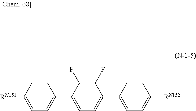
C1(C2=CC=C(C3=CC=C([RN152])C=C3)C(F)=C2F)=CC=C([RN151])C=C1
